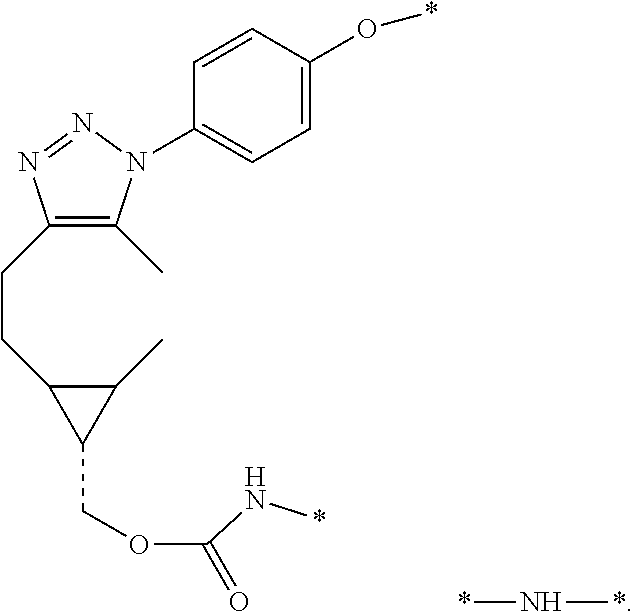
N(*)*.CC1=C(CCC2C(C)C2COC(N*)=O)N=NN1C1=CC=C(O*)C=C1
